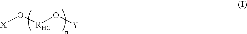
[X]O[RHC]O[Y]
